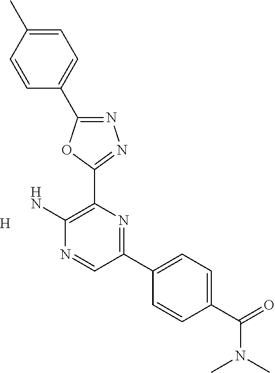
[H].NC1=C(C2=NN=C(C3=CC=C(C)C=C3)O2)N=C(C2=CC=C(C(N(C)C)=O)C=C2)C=N1
